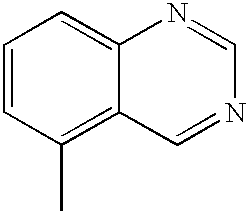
C1=CC(C)=C2C(=C1)N=CN=C2
